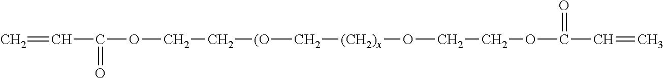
C(C(=O)OCC[(O]C[(CH2)x]OCCOC(=O)C=C)=C
